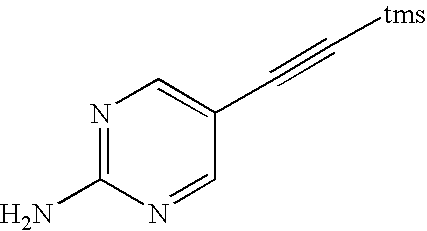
N1=C(N)N=CC(C#C[tms])=C1
